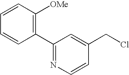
C1=CC=CC([OMe])=C1C1=NC=CC(CCl)=C1
